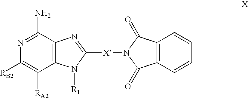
C12=C(C([RA2])=C([RB2])N=C1N)N([R1])C([X]N1C(=O)C3=C(C=CC=C3)C1=O)=N2
